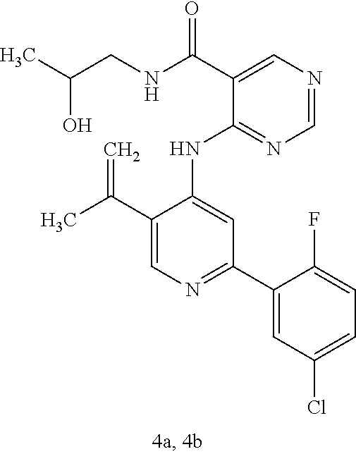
C1(NC2=CC(C3=CC(Cl)=CC=C3F)=NC=C2C(C)=C)=NC=NC=C1C(NCC(C)O)=O
